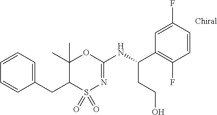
C1(CC2S(=O)(=O)N=C(NC(C3=C(F)C=CC(F)=C3)CCO)OC2(C)C)=CC=CC=C1
